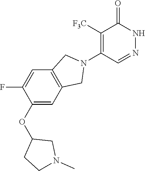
C1([F3C])=C(N2CC3=C(C2)C=C(OC2CCN(C)C2)C(F)=C3)C=NNC1=O
